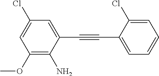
ClC1=CC(OC)=C(N)C(C#CC2=CC=CC=C2Cl)=C1
